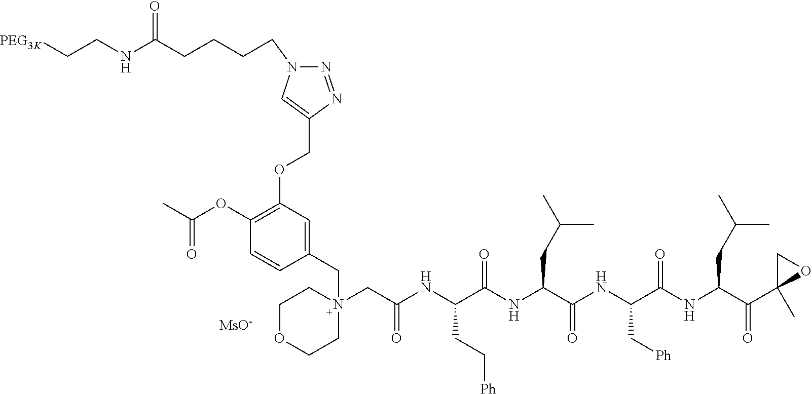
C1(OC(=O)C)=C(OCC2=CN(CCCCC(NCC[PEG3K])=O)N=N2)C=C(CN2(CC(=O)NC(CC[Ph])C(=O)NC(CC(C)C)C(=O)NC(C[Ph])C(=O)NC(CC(C)C)C(=O)C3(C)CO3)CCOCC2)C=C1.[MsO-]
